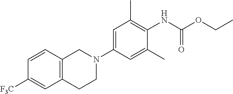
C1([F3C])=CC2=C(C=C1)CN(C1=CC(C)=C(NC(OCC)=O)C(C)=C1)CC2
